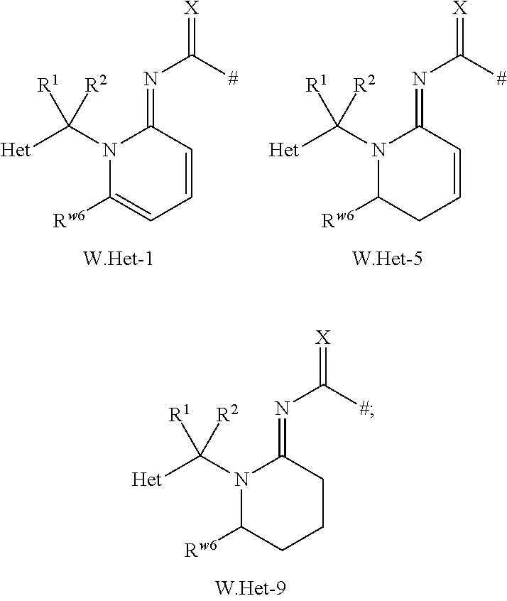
N1(C([Het])([R1])[R2])C([Rw6])CCCC1=NC(=[X])[#].N1(C([Het])([R1])[R2])C([Rw6])=CC=CC1=NC(=[X])[#].N1(C([Het])([R1])[R2])C([Rw6])CC=CC1=NC(=[X])[#]
